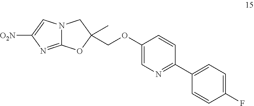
C12=NC([O2N])=CN1CC(COC1=CN=C(C3=CC=C(F)C=C3)C=C1)(C)O2
